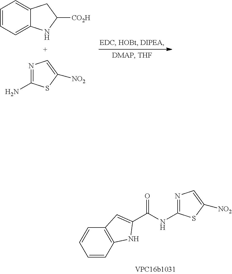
N1=C(N)SC([NO2])=C1.C1=CC=C2C(=C1)CC([CO2H])N2.C(NC1=NC=C([NO2])S1)(=O)C1=CC2=C(C=CC=C2)N1
